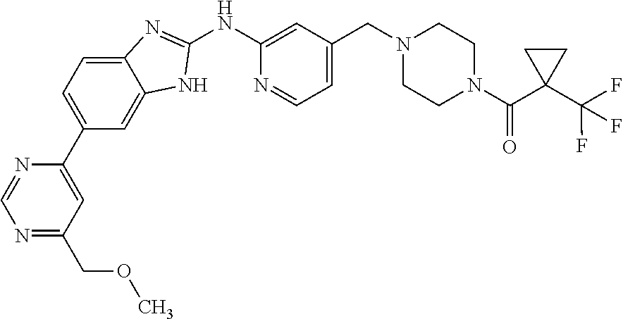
C12=CC=C(C3=CC(COC)=NC=N3)C=C1NC(NC1=CC(CN3CCN(C(=O)C4(C(F)(F)F)CC4)CC3)=CC=N1)=N2
